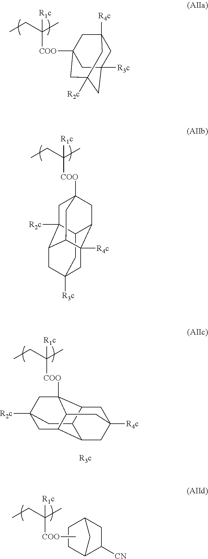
C1C2([R3c])CC3([R2c])CC([COO]C(CC)(C)[R1c])(CC1([R4c])C3)C2.C12CC3([R3c])CC4C1([R2c])CC1([COO]C(CC)(C)[R1c])CC2C([R4c])(C4C1)C3.C1C2C([CN])CC(C1)C2.[COO](C(CC)(C)[R1c])C.C12CC3([R2c])CC4([COO]C(CC)([R1c])C)C1CC1([R4c])CC2C(C4C1)C3
